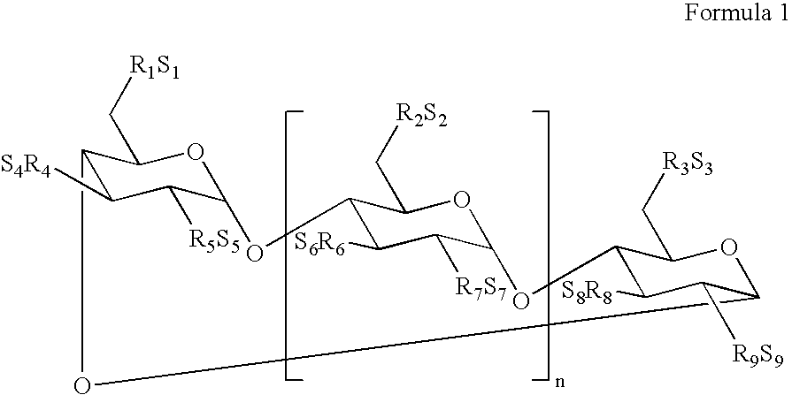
C12C(C[R1S1])OC(C([R5S5])C1[S4R4])OC1C([S6R6])C([R7S7])C(OC1C[R2S2])OC1C([S8R8])C([R9S9])C(OC1C[R3S3])O2
